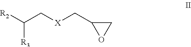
[R2]C(C[X]CC1OC1)[R3]
